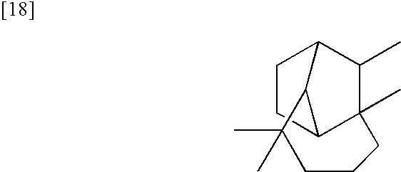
C1(C)C2CCC3C1(C)CCCC(C)(C)C23
